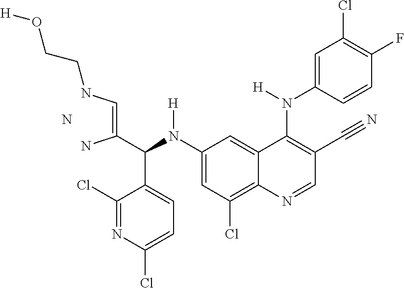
N.C1(N(C(C(=CNCCO[H])N)C2=CC=C(Cl)N=C2Cl)[H])=CC(Cl)=C2C(=C1)C(N(C1=CC(Cl)=C(F)C=C1)[H])=C(C#N)C=N2
